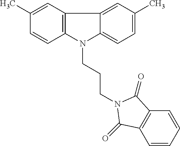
C12=C(N(CCCN3C(=O)C4=C(C=CC=C4)C3=O)C3=CC=C(C)C=C13)C=CC(C)=C2
